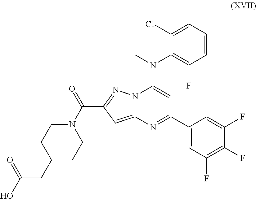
N12C(=CC(C(N3CCC(CC(O)=O)CC3)=O)=N1)N=C(C1=CC(F)=C(F)C(F)=C1)C=C2N(C)C1=C(F)C=CC=C1Cl
